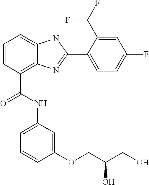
C1=CC(C(NC2=CC=CC(OCC(CO)O)=C2)=O)=C2C(=C1)NC(C1=CC=C(F)C=C1C(F)F)=N2
